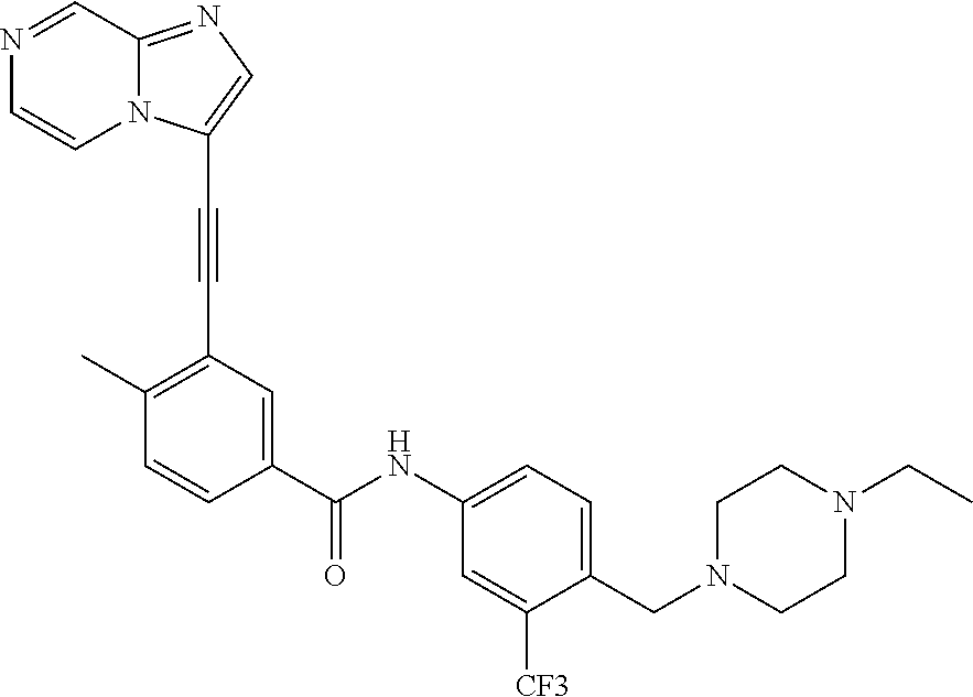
N1=CC2=NC=C(C#CC3=C(C)C=CC(C(NC4=CC=C(CN5CCN(CC)CC5)C([CF3])=C4)=O)=C3)N2C=C1
